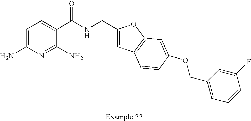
C1=C(N)N=C(N)C(C(NCC2=CC3=C(O2)C=C(OCC2=CC=CC(F)=C2)C=C3)=O)=C1
